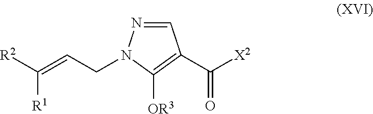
C(CN1N=CC(C([X2])=O)=C1[OR3])=C([R2])[R1]
